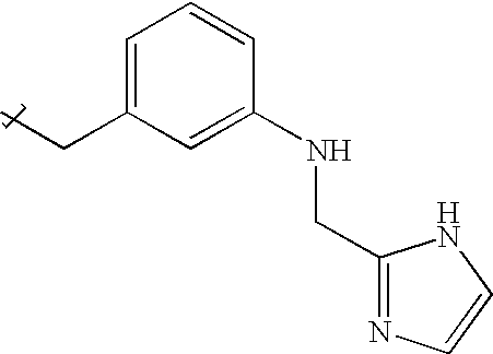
C1=CC(NCC2=NC=CN2)=CC(CC)=C1
